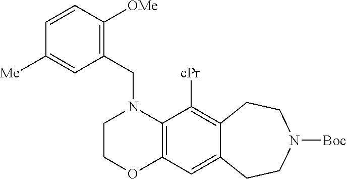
C1COC2=C(N1CC1=C([OMe])C=CC([Me])=C1)C([cPr])=C1C(=C2)CCN([Boc])CC1
